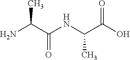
O=C(O)C(NC(C(N)C)=O)C
